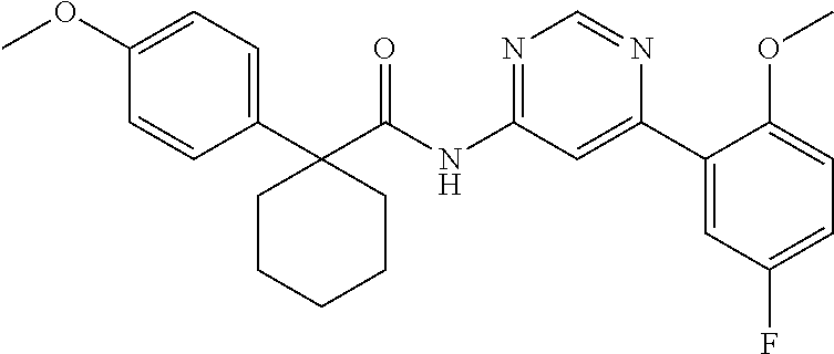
C1(C2(C(NC3=NC=NC(C4=CC(F)=CC=C4OC)=C3)=O)CCCCC2)=CC=C(OC)C=C1
